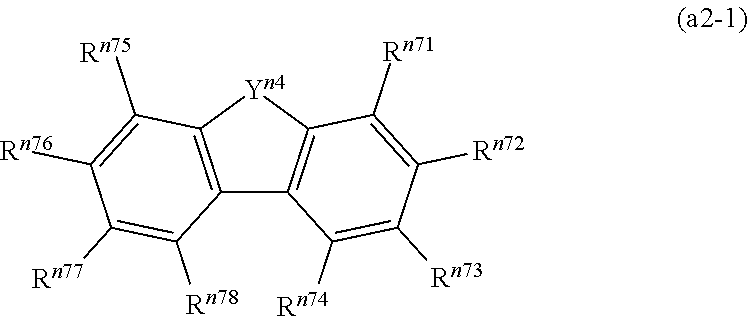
C12=C([Yn4]C3=C1C([Rn74])=C([Rn73])C([Rn72])=C3[Rn71])C([Rn75])=C([Rn76])C([Rn77])=C2[Rn78]
